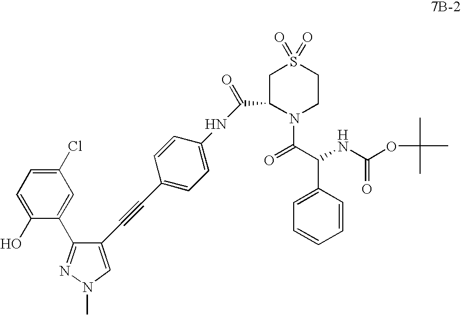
C1=C(O)C(C2=NN(C)C=C2C#CC2=CC=C(NC(C3CS(=O)(=O)CCN3C(=O)C(C3=CC=CC=C3)NC(OC(C)(C)C)=O)=O)C=C2)=CC(Cl)=C1
